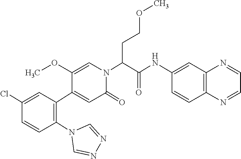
C1(Cl)=CC(C2=CC(=O)N(C(C(NC3=CC4=C(C=C3)N=CC=N4)=O)CCOC)C=C2OC)=C(N2C=NN=C2)C=C1
